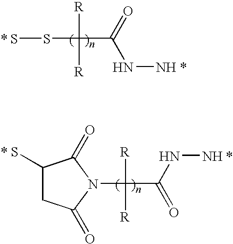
C([R])([R])(C(NN)=O)SS.*.*.C1(S)CC(=O)N(C([R])([R])C(=O)NN)C1=O.*.*
